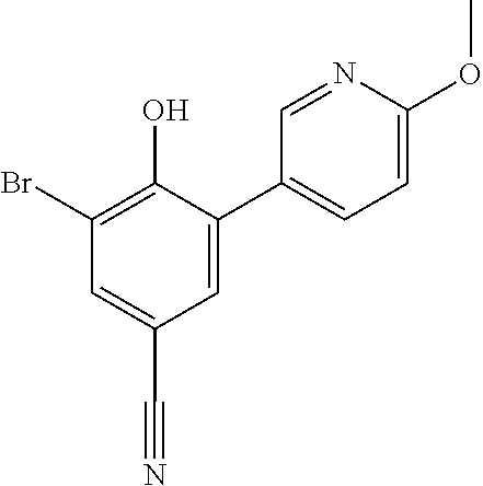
C1(C2=CC=C(OC)N=C2)=CC(C#N)=CC(Br)=C1O
